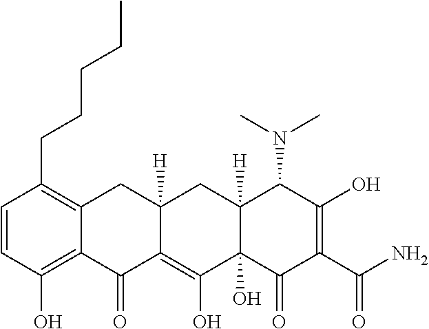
C(C1=C2C(=C(O)C=C1)C(=O)C1=C(O)C3(O)C([H])(CC1([H])C2)C(N(C)C)C(O)=C(C(N)=O)C3=O)CCCC
